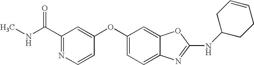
C1(C(NC)=O)=NC=CC(OC2=CC=C3C(=C2)OC(NC2CCC=CC2)=N3)=C1
